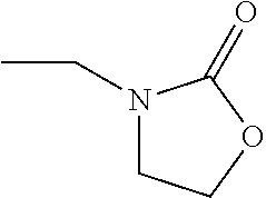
N1(CC)CCOC1=O
